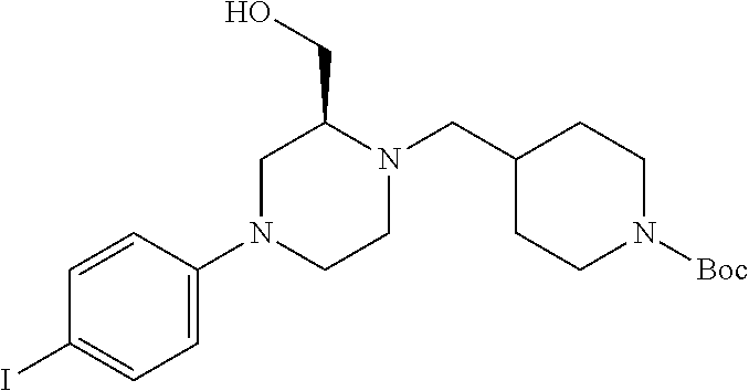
C1(I)=CC=C(N2CCN(CC3CCN([Boc])CC3)C(CO)C2)C=C1
